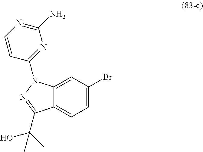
C1=C2C(=CC=C1Br)C(C(C)(O)C)=NN2C1=NC(N)=NC=C1
